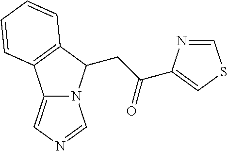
C12=CN=CN1C(CC(=O)C1=CSC=N1)C1=C2C=CC=C1
